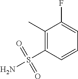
C1(C)=C(S(N)(=O)=O)C=CC=C1F
